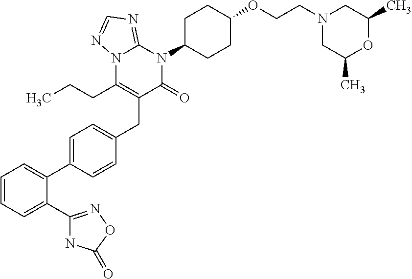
C1=C(C2=CC=CC=C2C2=NOC(=O)N2)C=CC(CC2=C(CCC)N3C(=NC=N3)N(C3CCC(OCCN4CC(C)OC(C)C4)CC3)C2=O)=C1
